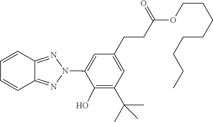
C1=C(N2N=C3C=CC=CC3=N2)C(O)=C(C(C)(C)C)C=C1CCC(=O)OCCCCCCCC
